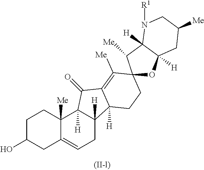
C1C(O)CC2=CCC3([H])C([H])(C2([Me])C1)C(=O)C1=C([Me])C2(CCC31[H])OC1([H])CC([Me])CN([R1])C1([H])C2[Me]
